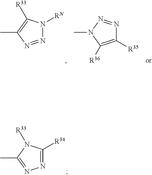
N1=C([R34])N([R33])C(C)=N1.C1([R35])=C([R36])N(C)N=N1.N1=NC(C)=C([R33])N1[RN]
